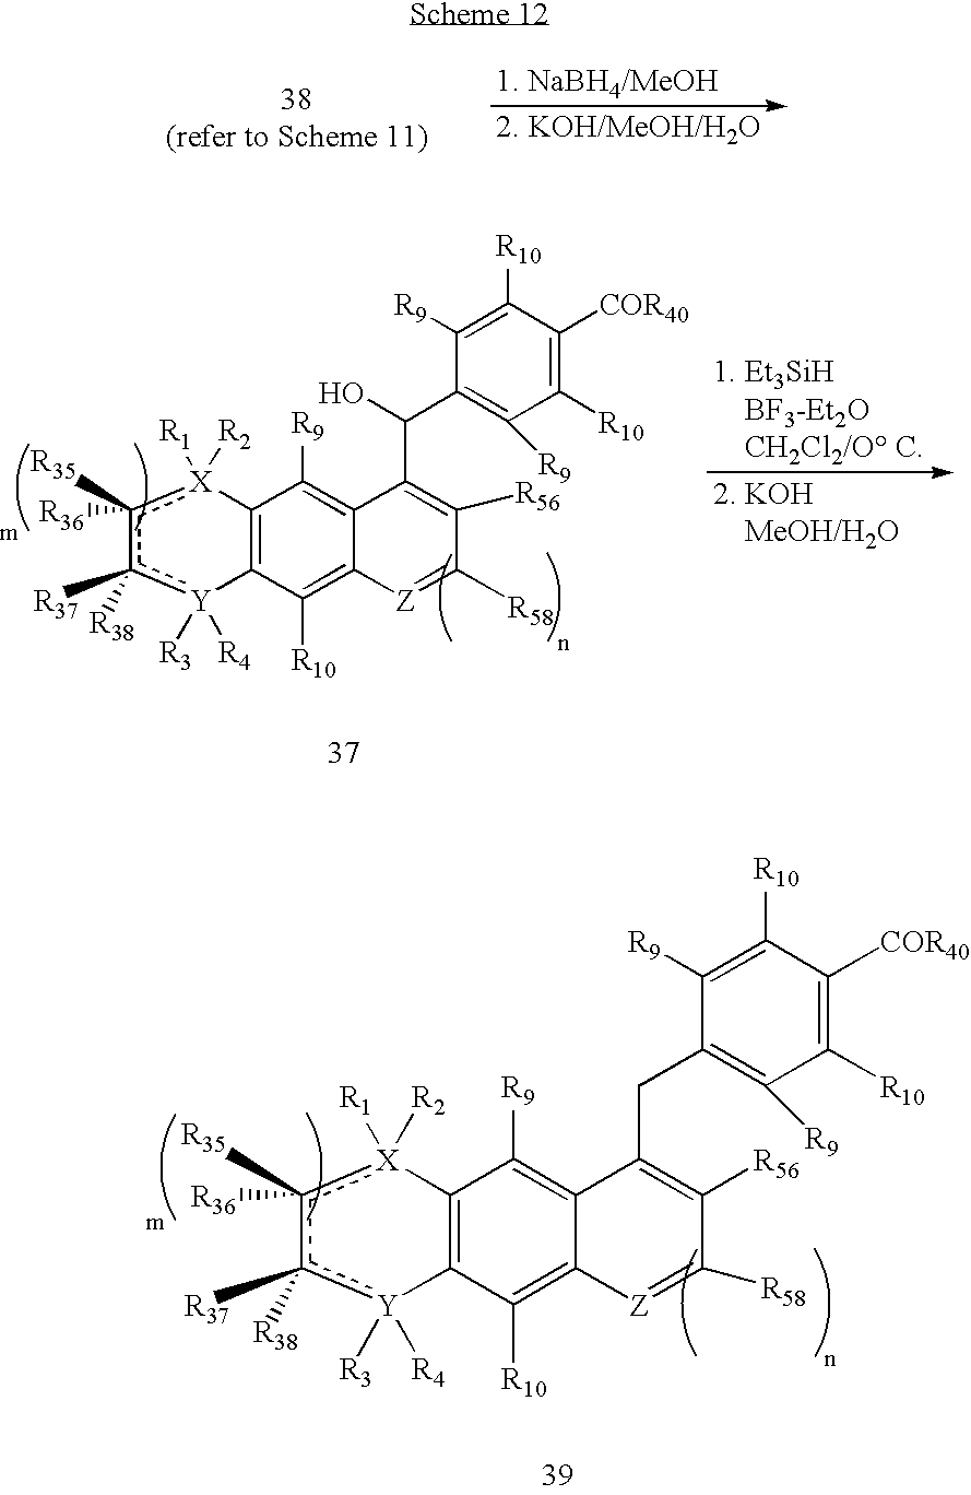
C12=C(C([R10])=C3C(=C1[R9])C(CC1=C([R9])C([R10])=C([COR40])C([R10])=C1[R9])=C([R56])C([R58])=[Z]3)[Y]([R3])([R4])c([R37])([R38])c([R35])([R36])[X]2([R2])[R1].C12=C(C([R10])=C3C(=C1[R9])C(C(C1=C([R9])C([R10])=C([COR40])C([R10])=C1[R9])O)=C([R56])C([R58])=[Z]3)[Y]([R3])([R4])c([R37])([R38])c([R35])([R36])[X]2([R2])[R1]
